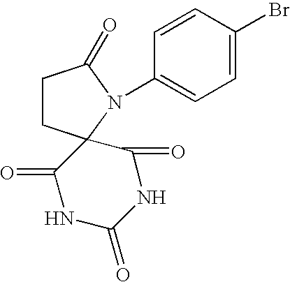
C1CC2(N(C3=CC=C(Br)C=C3)C1=O)C(=O)NC(=O)NC2=O
